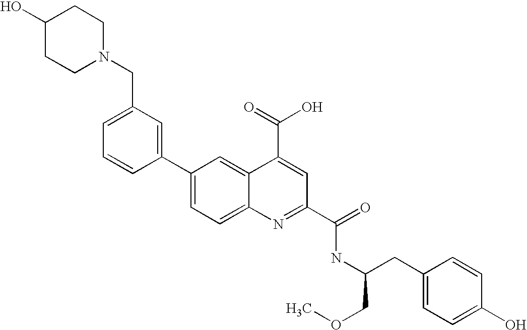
C1(CN2CCC(O)CC2)=CC=CC(C2=CC=C3C(=C2)C(C(=O)O)=CC(C(=O)NC(CC2=CC=C(O)C=C2)COC)=N3)=C1
